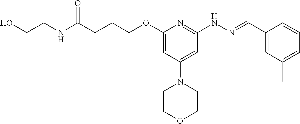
C(C(NCCO)=O)CCOC1=CC(N2CCOCC2)=CC(NN=CC2=CC(C)=CC=C2)=N1
